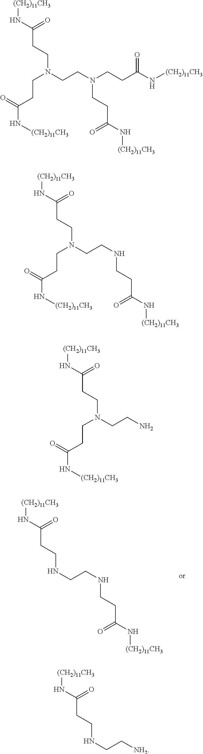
N(CCNCCC(N[(CH2)11CH3])=O)CCC(N[(CH2)11CH3])=O.C(C(N[(CH2)11CH3])=O)CN(CCN(CCC(N[(CH2)11CH3])=O)CCC(N[(CH2)11CH3])=O)CCC(N[(CH2)11CH3])=O.N(CCN(CCC(N[(CH2)11CH3])=O)CCC(N[(CH2)11CH3])=O)CCC(N[(CH2)11CH3])=O.NCCN(CCC(N[(CH2)11CH3])=O)CCC(N[(CH2)11CH3])=O.[NH2]CCNCCC(N[(CH2)11CH3])=O
